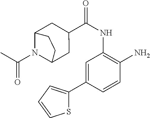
C1=C(C2=CC=CS2)C=CC(N)=C1NC(=O)C1CC2N(C(C)=O)C(C1)CC2
